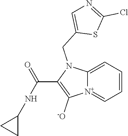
[N+]12=CC=CC=C1N(CC1=CN=C(Cl)S1)C(C(NC1CC1)=O)=C2[-O]
